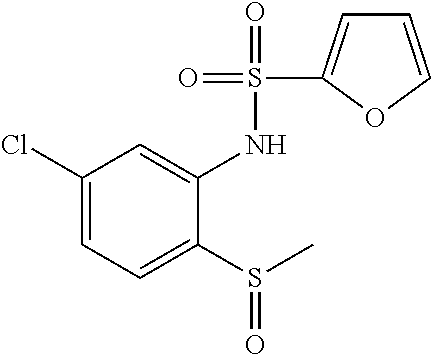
C1(Cl)=CC=C(S(C)=O)C(NS(=O)(=O)C2=CC=CO2)=C1
